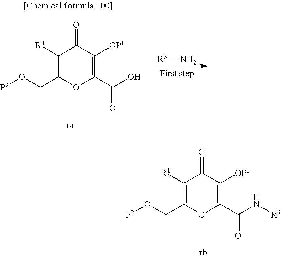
C1([R1])=C(CO[P2])OC(C(N[R3])=O)=C([OP1])C1=O.C1([R1])=C(CO[P2])OC(C(O)=O)=C([OP1])C1=O.[R3]N
